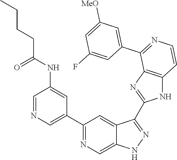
C1(C2=CN=CC(NC(=O)CCCC)=C2)=NC=C2C(=C1)C(C1=NC3=C(N1)C=CN=C3C1=CC([MeO])=CC(F)=C1)=NN2
